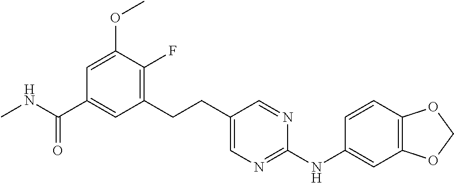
C1(CCC2=CN=C(NC3=CC4=C(C=C3)OCO4)N=C2)=C(F)C(OC)=CC(C(NC)=O)=C1
